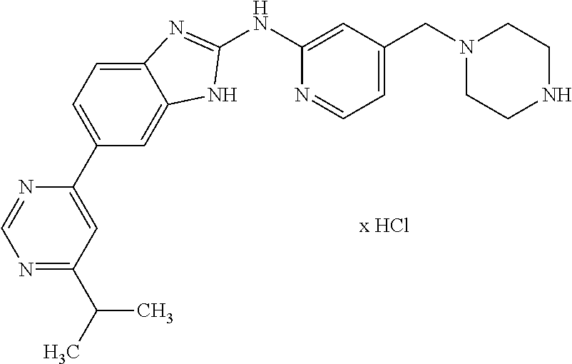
C1(NC2=CC(CN3CCNCC3)=CC=N2)=NC2=CC=C(C3=CC(C(C)C)=NC=N3)C=C2N1
